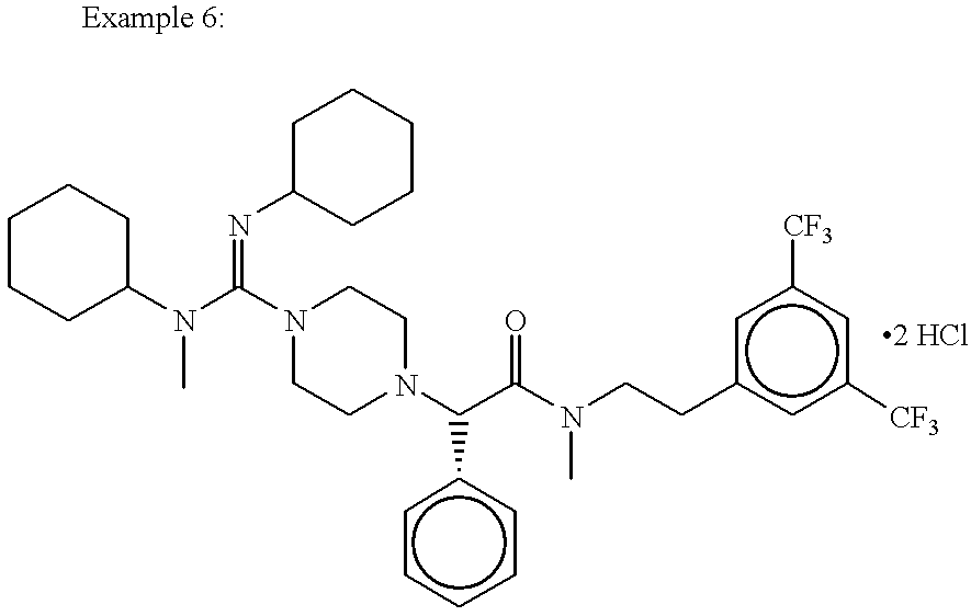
N1(C(N(C2CCCCC2)C)=NC2CCCCC2)CCN(C(C(N(C)CCc2cc([CF3])cc([CF3])c2)=O)c2ccccc2)CC1
